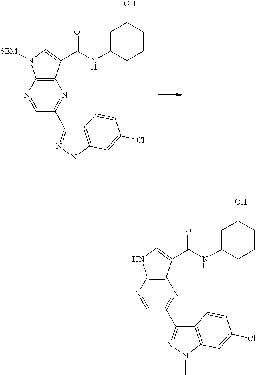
N1=CC(C2=NN(C)C3=C2C=CC(Cl)=C3)=NC2=C1NC=C2C(NC1CCCC(O)C1)=O.N1=CC(C2=NN(C)C3=C2C=CC(Cl)=C3)=NC2=C1N([SEM])C=C2C(NC1CCCC(O)C1)=O
